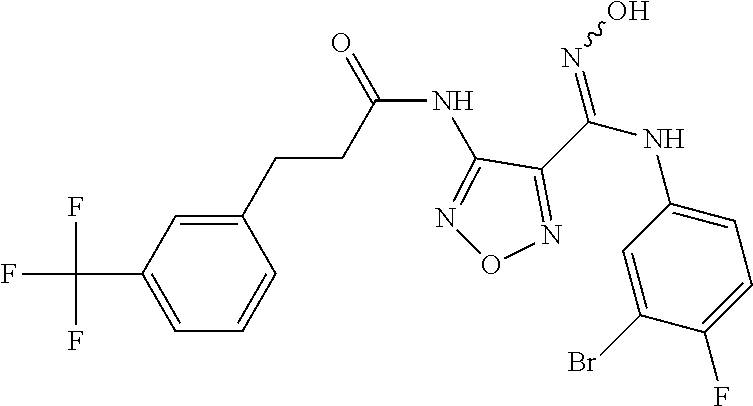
C(NC1=NON=C1C(NC1=CC=C(F)C(Br)=C1)=NO)(=O)CCC1=CC(C(F)(F)F)=CC=C1
